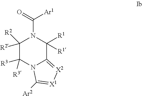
C1([R2])([R2])C([R3])([R3])N2C(=[X2][X1]=C2[Ar2])C([R1])([R1])N1C([Ar1])=O
